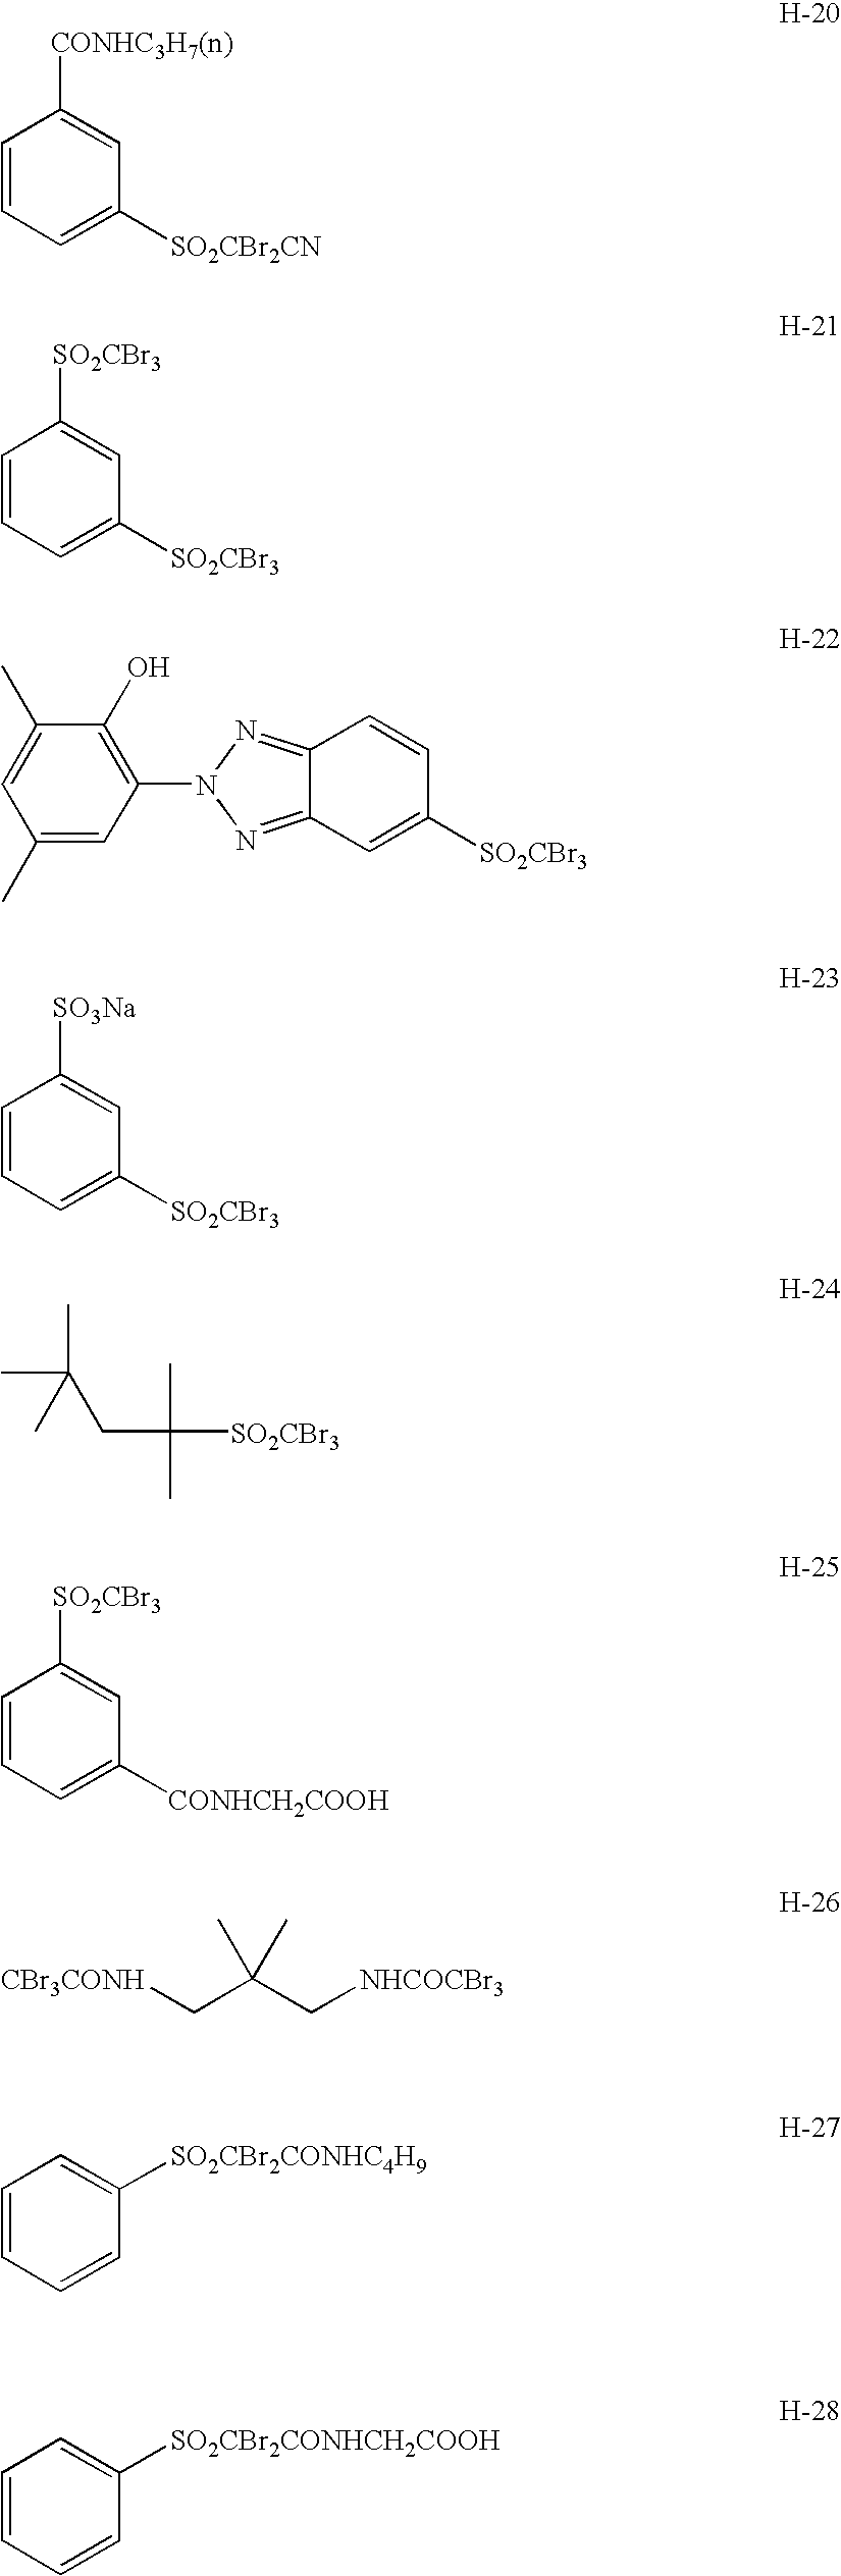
C1=CC=C([SO2CBr2CN])C=C1[CONHC3H7(n)].C1=CC=C([SO2CBr3])C=C1[SO2CBr3].C1(C)=CC(N2N=C3C(=N2)C=C([SO2CBr3])C=C3)=C(O)C(C)=C1.C1=CC=C([SO2CBr3])C=C1[SO3Na].CC(C)(CC(C)(C)[SO2CBr3])C.C1=CC=C([CONHCH2COOH])C=C1[SO2CBr3].[CBr3CONH]CC(C[NHCOCBr3])(C)C.C1=CC=CC([SO2CBr2CONHC4H9])=C1.C1=CC=CC([SO2CBr2CONHCH2COOH])=C1
